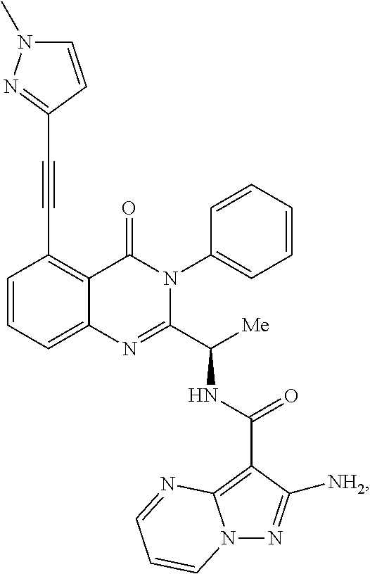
C(#CC1=C2C(=CC=C1)N=C(C([Me])NC(C1=C3N(N=C1[NH2])C=CC=N3)=O)N(C1=CC=CC=C1)C2=O)C1=NN(C)C=C1
